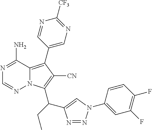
C1(C2=C3N(C(C(C4=CN(C5=CC(F)=C(F)C=C5)N=N4)CC)=C2[CN])N=CN=C3N)=CN=C([CF3])N=C1
